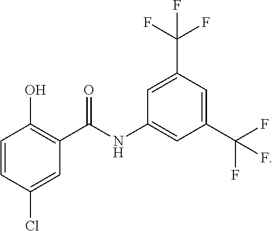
C1=CC(Cl)=CC(C(NC2=CC(C(F)(F)F)=CC(C(F)(F)F)=C2)=O)=C1O
